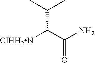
[ClHH2N]C(C(N)=O)C(C)C
